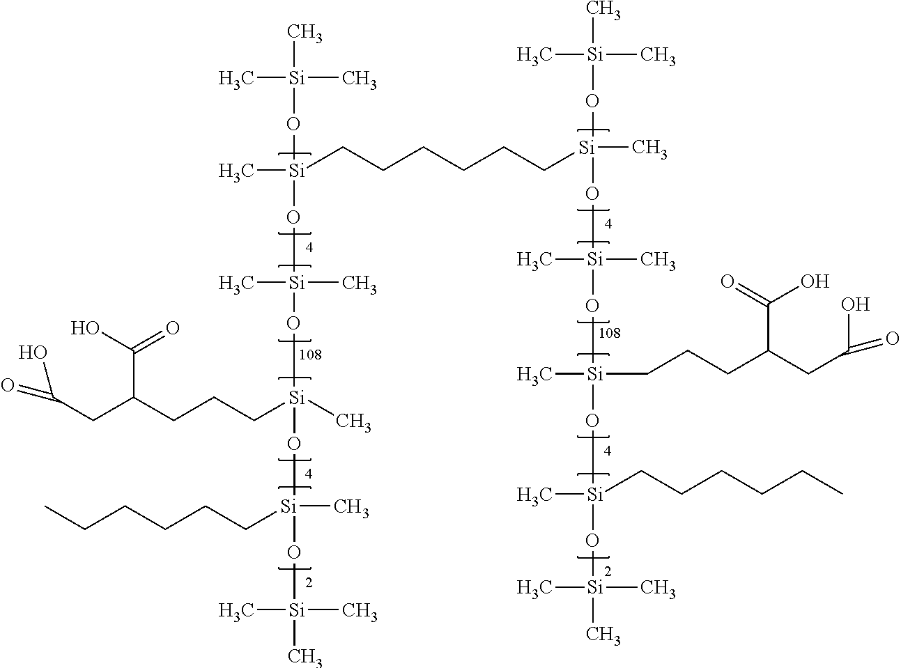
C[Si](CCCCCC[Si](C)(O[Si](C)(C)C)O[Si](C)(C)O[Si](C)(CCCC(C(O)=O)CC(O)=O)O[Si](C)(CCCCCC)O[Si](C)(C)C)(O[Si](C)(C)C)O[Si](C)(C)O[Si](C)(O[Si](C)(O[Si](C)(C)C)CCCCCC)CCCC(C(O)=O)CC(=O)O
